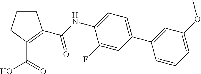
C1CCC(C(=O)O)=C1C(NC1=CC=C(C2=CC(OC)=CC=C2)C=C1F)=O
